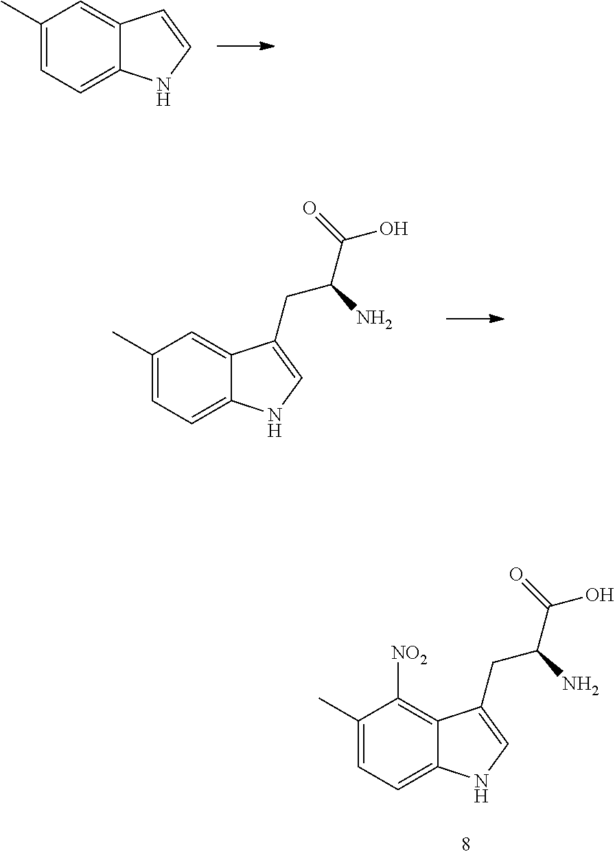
C1(C)=CC=C2C(=C1)C=CN2.C1(C)=CC=C2C(=C1[NO2])C(CC(N)C(=O)O)=CN2.C1(C)=CC=C2C(=C1)C(CC(N)C(=O)O)=CN2
